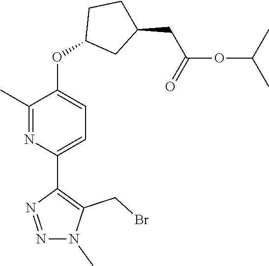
C1(C)=NC(C2=C(CBr)N(C)N=N2)=CC=C1OC1CC(CC(OC(C)C)=O)CC1
